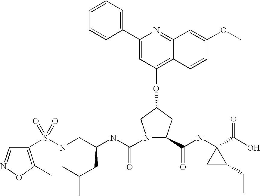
C1(C2=CC=CC=C2)=CC(OC2CC(C(NC3(C(O)=O)CC3C=C)=O)N(C(NC(CNS(=O)(=O)C3=C(C)ON=C3)CC(C)C)=O)C2)=C2C(=N1)C=C(OC)C=C2
